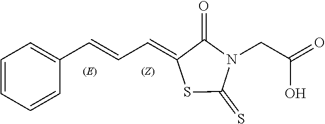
C1=CC=CC(C=CC=C2SC(=S)N(CC(O)=O)C2=O)=C1
